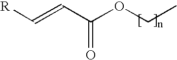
[R]C=CC(OCC)=O
